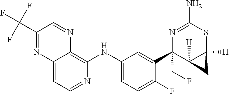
C12=CC=NC(NC3=CC=C(F)C(C4(CF)C5([H])C([H])(SC(N)=N4)C5)=C3)=C1N=CC(C(F)(F)F)=N2
